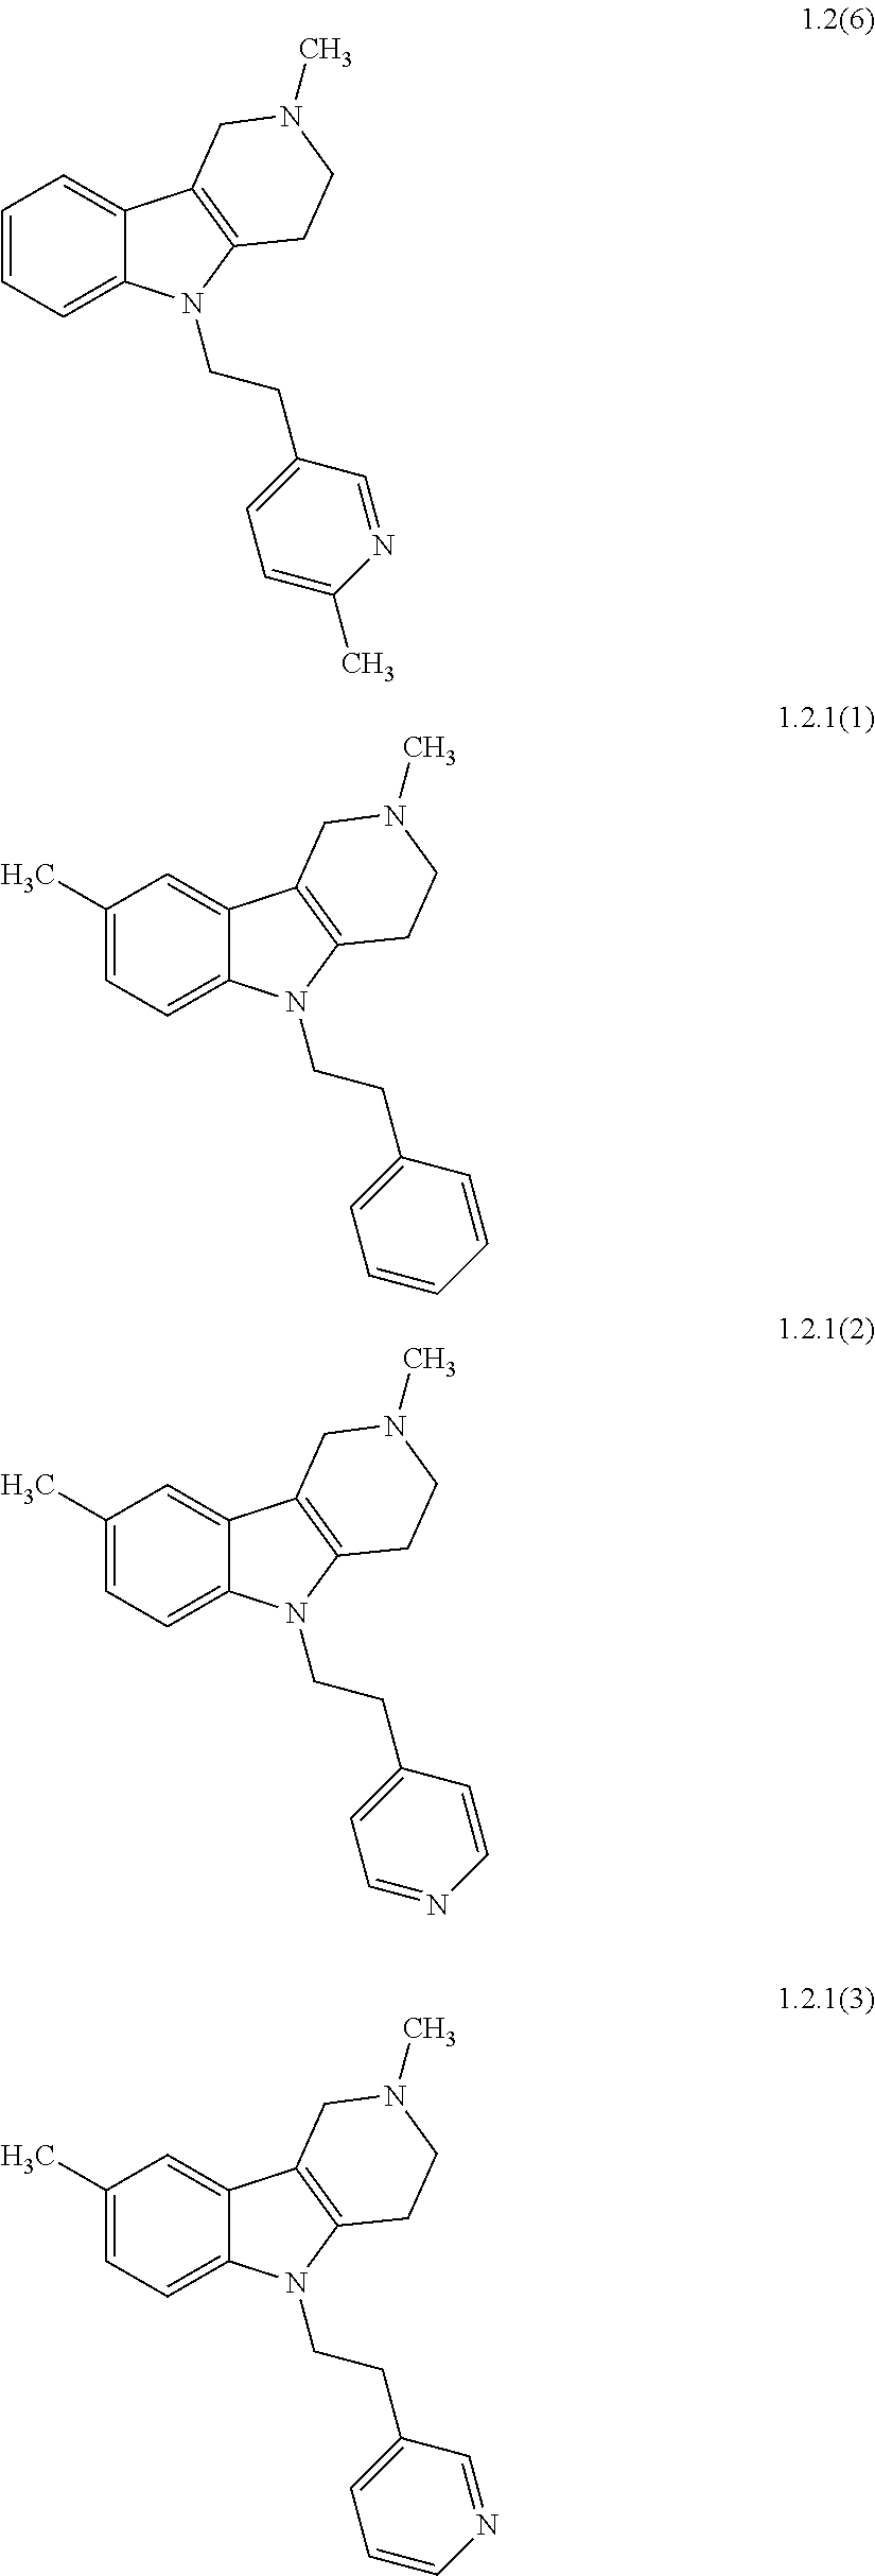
C1=CC=C2C(=C1)C1=C(N2CCC2=CC=C(C)N=C2)CCN(C)C1.C1(C)=CC=C2C(=C1)C1=C(N2CCC2=CC=CC=C2)CCN(C)C1.C1(C)=CC=C2C(=C1)C1=C(N2CCC2=CC=NC=C2)CCN(C)C1.C1(C)=CC=C2C(=C1)C1=C(N2CCC2=CC=CN=C2)CCN(C)C1
